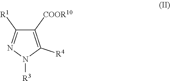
C1([COOR10])=C([R4])N([R3])N=C1[R1]
